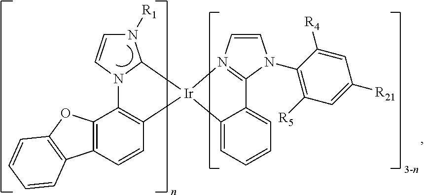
C12=C(C=CC3=C1N1C(N([R1])C=C1)[Ir]31C3=CC=CC=C3C3=N1C=CN3C1=C([R5])C=C([R21])C=C1[R4])C1=C(O2)C=CC=C1
